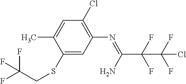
C1(SCC(F)(F)F)=CC(N=C(N)C(F)(F)C(F)(F)Cl)=C(Cl)C=C1C
